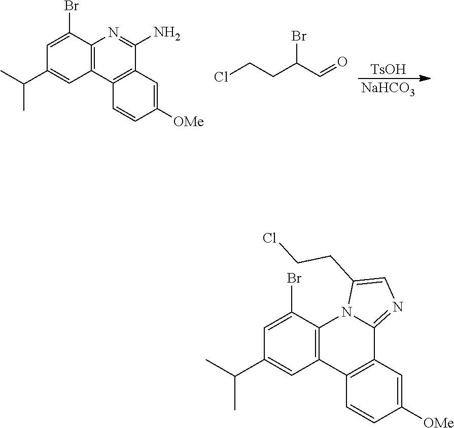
[TsOH].[NaHCO3].C12=C(C=C([OMe])C=C1)C(N)=NC1=C2C=C(C(C)C)C=C1Br.ClCCC(C=O)Br.C12=C(C=C([OMe])C=C1)C1=NC=C(CCCl)N1C1=C2C=C(C(C)C)C=C1Br
